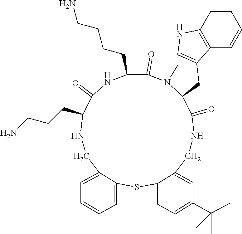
N1CC2=CC=CC=C2SC2=CC=C(C(C)(C)C)C=C2CNC(=O)C(CC2=CNC3=C2C=CC=C3)N(C)C(=O)C(CCCCN)NC(=O)C1CCCN
